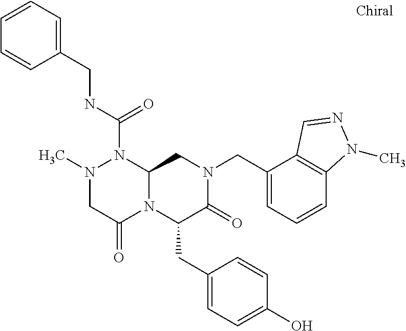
N1(C)CC(=O)N2C(N1C(NCC1=CC=CC=C1)=O)CN(CC1=CC=CC3=C1C=NN3C)C(=O)C2CC1=CC=C(O)C=C1
